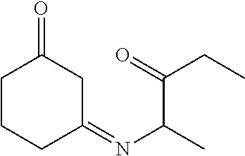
C1CCC(=NC(C)C(CC)=O)CC1=O
